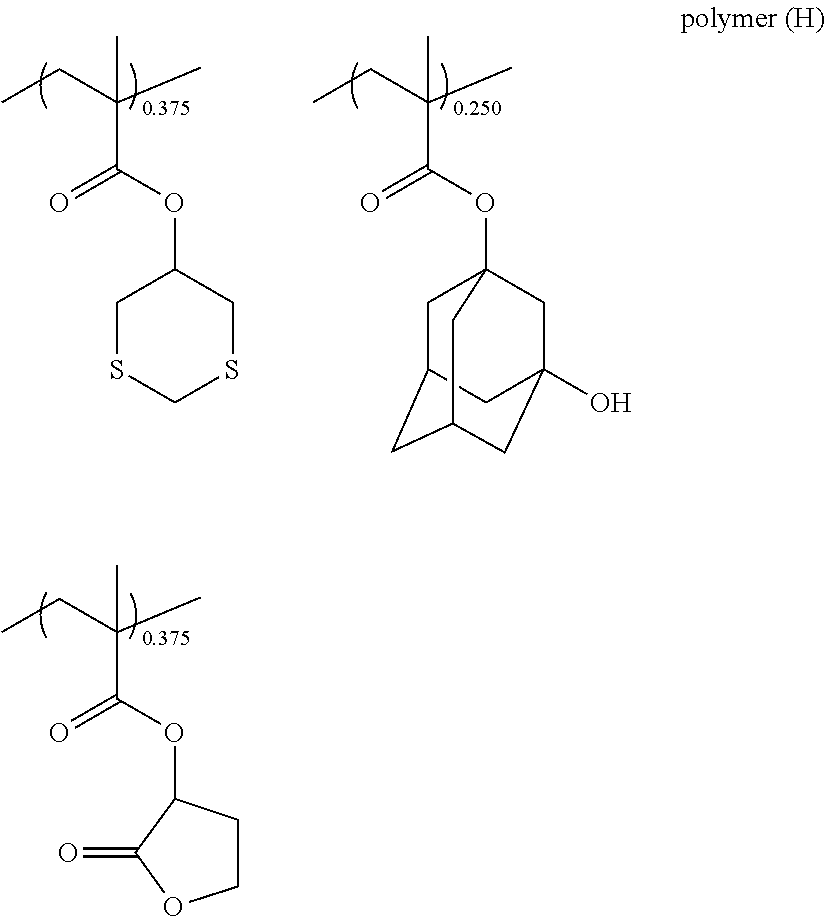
O(C(C(C)(CC)C)=O)C1CCOC1=O.C1(OC(C(C)(CC)C)=O)CSCSC1.O(C(C(C)(CC)C)=O)C12CC3CC(CC(O)(C1)C3)C2
